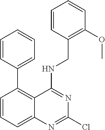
C1=CC=CC=C1C1=C2C(=CC=C1)N=C(Cl)N=C2NCC1=C(OC)C=CC=C1
